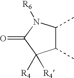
C1(C)C(C)C([R4])([R4])C(=O)N1[R6]
